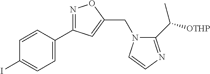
C1=CC(C2=NOC(CN3C(C([OTHP])C)=NC=C3)=C2)=CC=C1I
